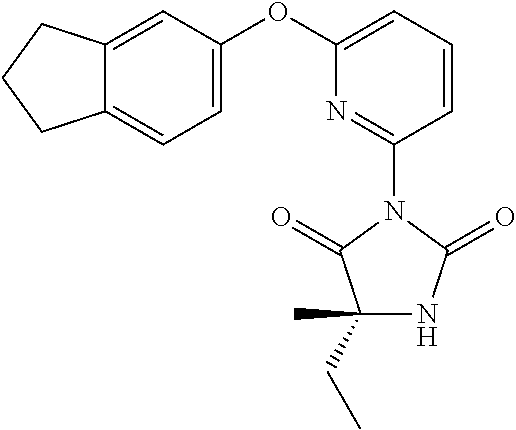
C1(CC)(C)NC(=O)N(C2=NC(OC3=CC=C4C(=C3)CCC4)=CC=C2)C1=O
